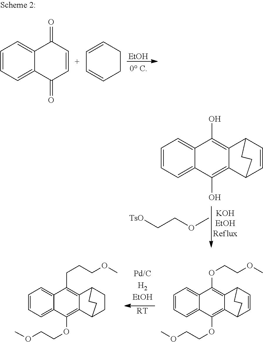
[EtOH].C1=CC=C2C(=C1)C(=O)C=CC2=O.C1=CCCC=C1.COCC[TsO].C1=CC=C2C(=C1)C(O)=C1C3C=CC(C1=C2O)CC3.[RT].C1=CC=C2C(=C1)C(OCCOC)=C1C3C=CC(C1=C2OCCOC)CC3.C1=CC=C2C(=C1)C(CCCOC)=C1C3CCC(C1=C2OCCOC)CC3
